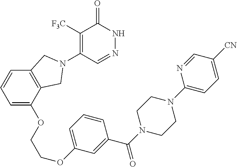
C1([F3C])=C(N2CC3=C(C2)C(OCCOC2=CC=CC(C(=O)N4CCN(C5=CC=C([CN])C=N5)CC4)=C2)=CC=C3)C=NNC1=O
